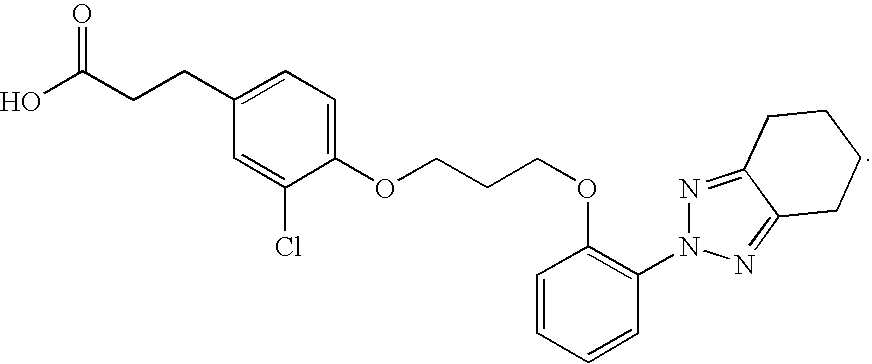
C1=CC(OCCCOC2=CC=C(CCC(O)=O)C=C2Cl)=C(N2N=C3C(=N2)CCCC3)C=C1
